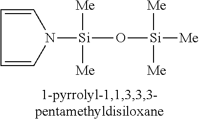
N1([Si](O[Si]([Me])([Me])[Me])([Me])[Me])C=CC=C1
